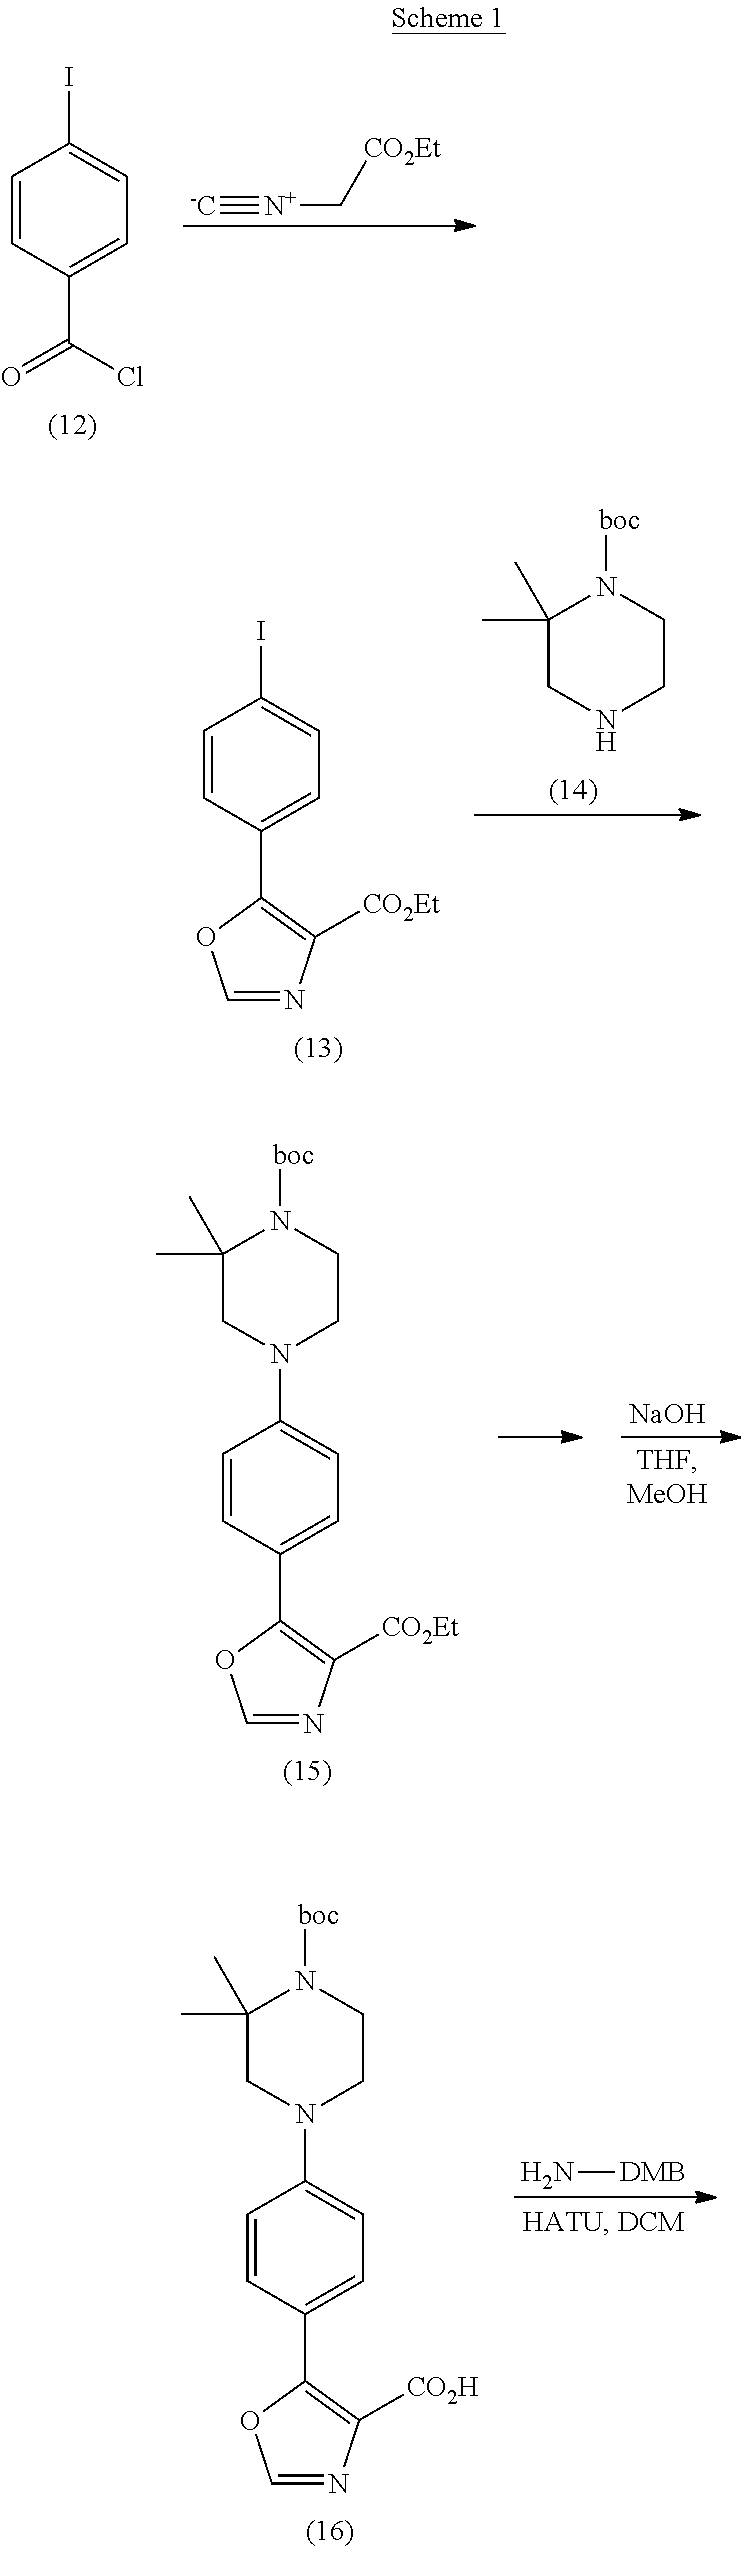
C1=CC(C(=O)Cl)=CC=C1I.[-C]#[N+]C[CO2Et].C1=CC(C2=C([CO2Et])N=CO2)=CC=C1I.C1(C)(C)CNCCN1[boc].C1=CC(C2=C([CO2Et])N=CO2)=CC=C1N1CCN([boc])C(C)(C)C1.[NaOH].C1=CC(C2=C([CO2H])N=CO2)=CC=C1N1CCN([boc])C(C)(C)C1.N[DMB]
